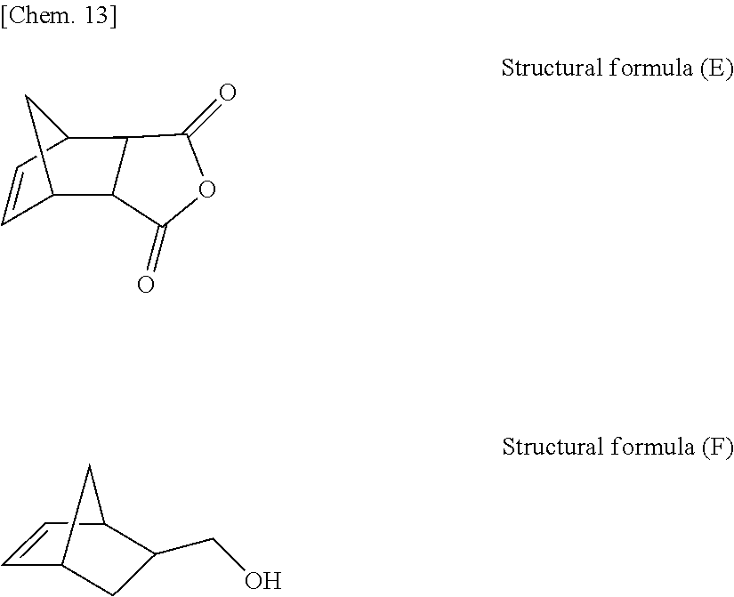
C1=CC2C(CO)CC1C2.C1=CC2C3C(C1C2)C(=O)OC3=O
